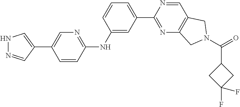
C1(C2=CNN=C2)=CN=C(NC2=CC(C3=NC4=C(C=N3)CN(C(=O)C3CC(F)(F)C3)C4)=CC=C2)C=C1
